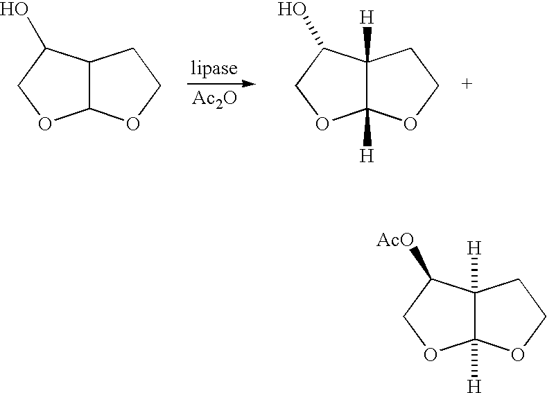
[Ac2O].C12C(C(O)CO1)CCO2.C12([H])C([H])(C(O)CO1)CCO2.C12([H])C([H])(C([AcO])CO1)CCO2
